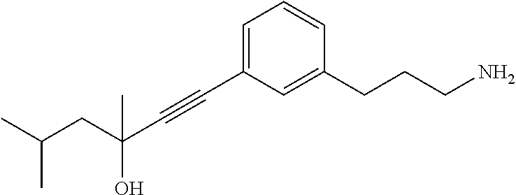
C1=CC(CCCN)=CC(C#CC(C)(O)CC(C)C)=C1
